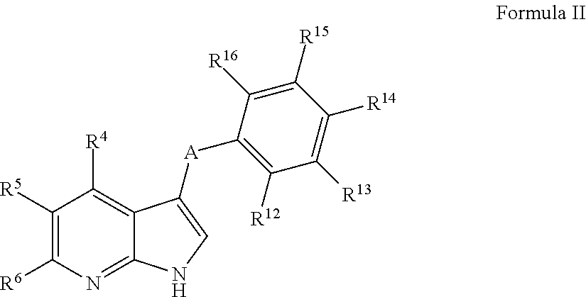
C1([R5])=C([R6])N=C2C(=C1[R4])C([A]C1=C([R12])C([R13])=C([R14])C([R15])=C1[R16])=CN2
